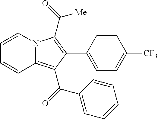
C1(C2=C(C([Me])=O)N3C(=C2C(=O)C2=CC=CC=C2)C=CC=C3)=CC=C([CF3])C=C1
